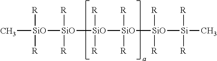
C[SiO]([R])([R])[SiO]([R])([R])[SiO]([R])([R])[SiO]([R])([R])[SiO]([R])([R])[Si]([R])([R])C
